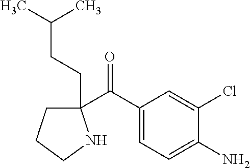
C1(C(C2=CC=C(N)C(Cl)=C2)=O)(CCC(C)C)CCCN1
